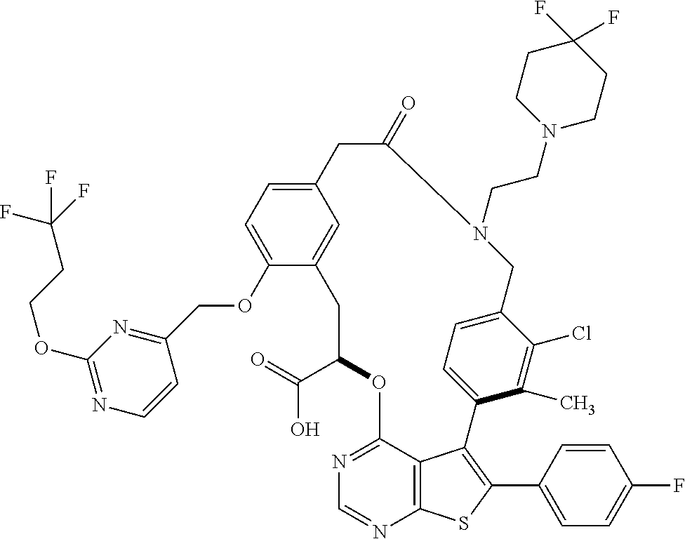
C1(C(=O)O)OC2=NC=NC3=C2C(=C(C2=CC=C(F)C=C2)S3)C2=CC=C(C(Cl)=C2C)CN(CCN2CCC(F)(F)CC2)C(=O)CC2=CC=C(OCC3=NC(OCCC(F)(F)F)=NC=C3)C(=C2)C1
